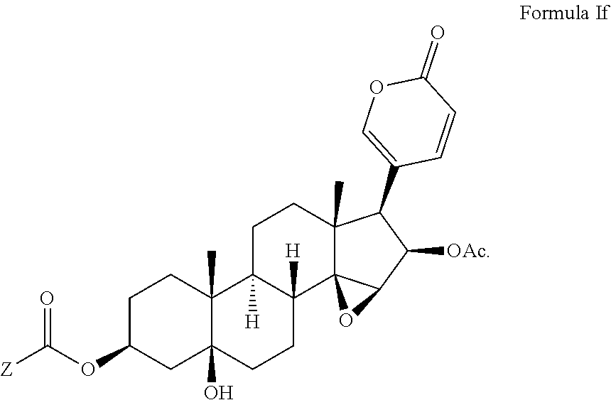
C1C(OC([Z])=O)CC2(O)C(C)(C1)C1([H])C([H])(CC2)C23C(C)(CC1)C(C1=COC(=O)C=C1)C([OAc])C2O3
